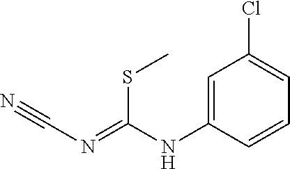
N(C1=CC(Cl)=CC=C1)C(=NC#N)SC
